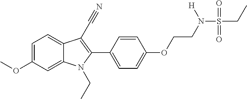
C1=C(OC)C=C2C(=C1)C(C#N)=C(C1=CC=C(OCCN(S(CC)(=O)=O)[H])C=C1)N2CC
